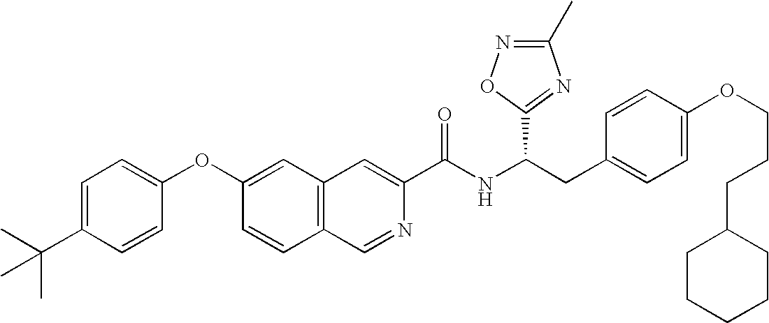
C1=C(C(C)(C)C)C=CC(OC2=CC3=C(C=C2)C=NC(C(NC(CC2=CC=C(OCCCC4CCCCC4)C=C2)C2=NC(C)=NO2)=O)=C3)=C1
